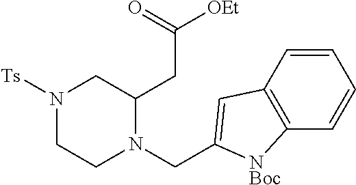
N1([Ts])CCN(CC2=CC3=C([NBoc]2)C=CC=C3)C(CC([OEt])=O)C1
